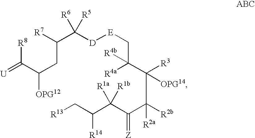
C(C(CC(C([R8])=[U])[OPG12])[R7])([D][E]CC(C(C(C(C(C(C[R13])[R14])([R1a])[R1b])=[Z])([R2b])[R2a])([R3])[OPG14])([R4a])[R4b])([R6])[R5]
